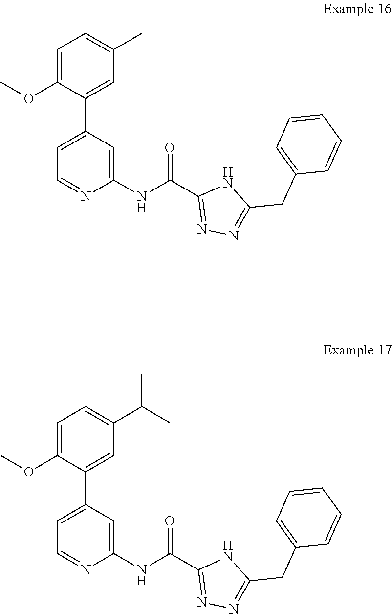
C1=C(C2=CC(C)=CC=C2OC)C=C(NC(C2=NN=C(CC3=CC=CC=C3)N2)=O)N=C1.C1=C(C2=CC(C(C)C)=CC=C2OC)C=C(NC(C2=NN=C(CC3=CC=CC=C3)N2)=O)N=C1
